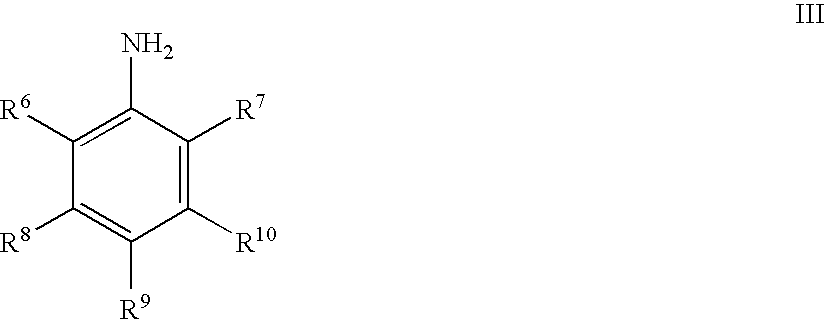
C1([R6])=C(N)C([R7])=C([R10])C([R9])=C1[R8]
